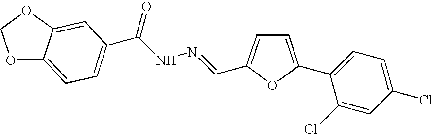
C1=C(C2=CC=C(Cl)C=C2Cl)OC(C=NNC(C2=CC=C3C(=C2)OCO3)=O)=C1
